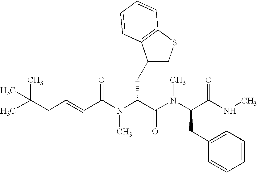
N(C(C(N(C(C(NC)=O)CC1=CC=CC=C1)C)=O)CC1=CSC2=C1C=CC=C2)(C)C(C=CCC(C)(C)C)=O
